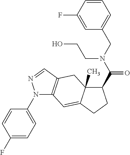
N1(C2=CC=C(F)C=C2)C2=C(C=N1)CC1(C)C(=C2)CCC1C(N(CC1=CC=CC(F)=C1)CCO)=O
